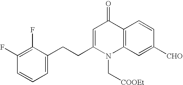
C12=C(C=C([CHO])C=C1)N(C[COOEt])C(CCC1=CC=CC(F)=C1F)=CC2=O
